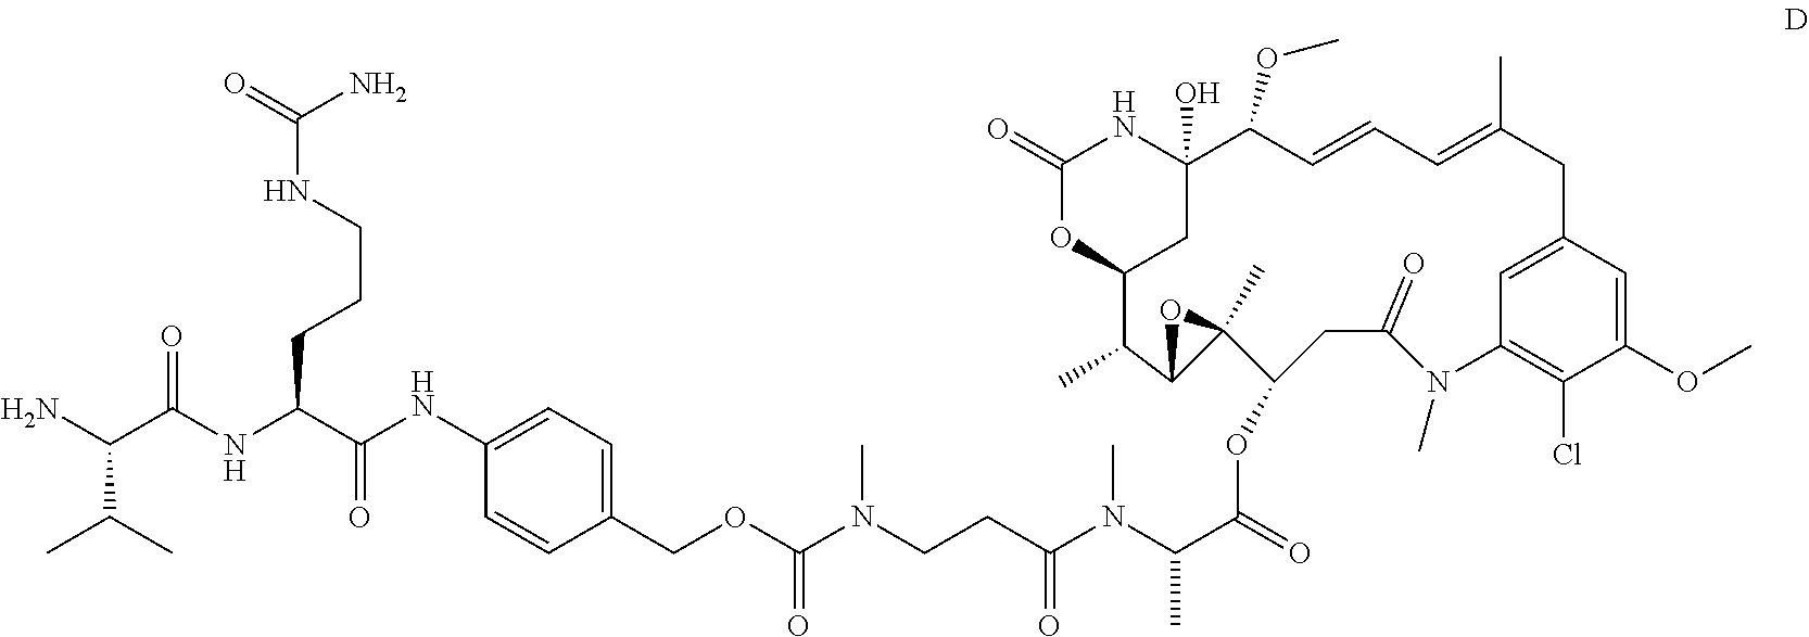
C1(OC)=CC2=CC(=C1Cl)N(C)C(=O)CC(OC(C(N(C(CCN(C)C(=O)OCC1=CC=C(NC(C(NC(C(N)C(C)C)=O)CCCNC(=O)N)=O)C=C1)=O)C)C)=O)C1(C)OC1C(C)C1OC(=O)NC(O)(C(OC)C=CC=C(C)C2)C1
